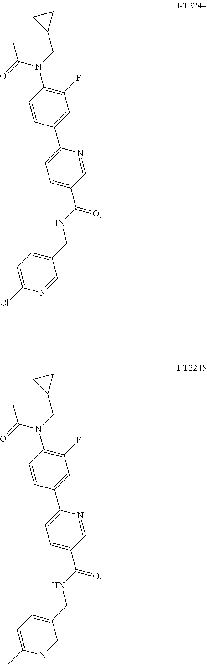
C(NC(C1=CC=C(C2=CC(F)=C(N(C(=O)C)CC3CC3)C=C2)N=C1)=O)C1=CC=C(Cl)N=C1.C(NC(C1=CC=C(C2=CC(F)=C(N(C(=O)C)CC3CC3)C=C2)N=C1)=O)C1=CC=C(C)N=C1
